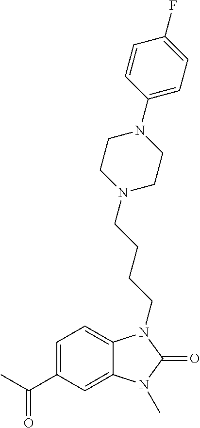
C1=C(C(C)=O)C=C2C(=C1)N(CCCCN1CCN(C3=CC=C(F)C=C3)CC1)C(=O)N2C
